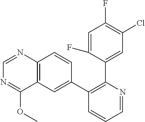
C1=C(F)C(C2=C(C3=CC4=C(C=C3)N=CN=C4OC)C=CC=N2)=CC(Cl)=C1F
